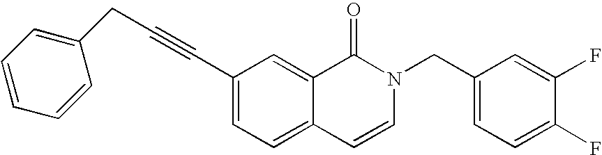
C(#CC1=CC=C2C(=C1)C(=O)N(CC1=CC=C(F)C(F)=C1)C=C2)CC1=CC=CC=C1
